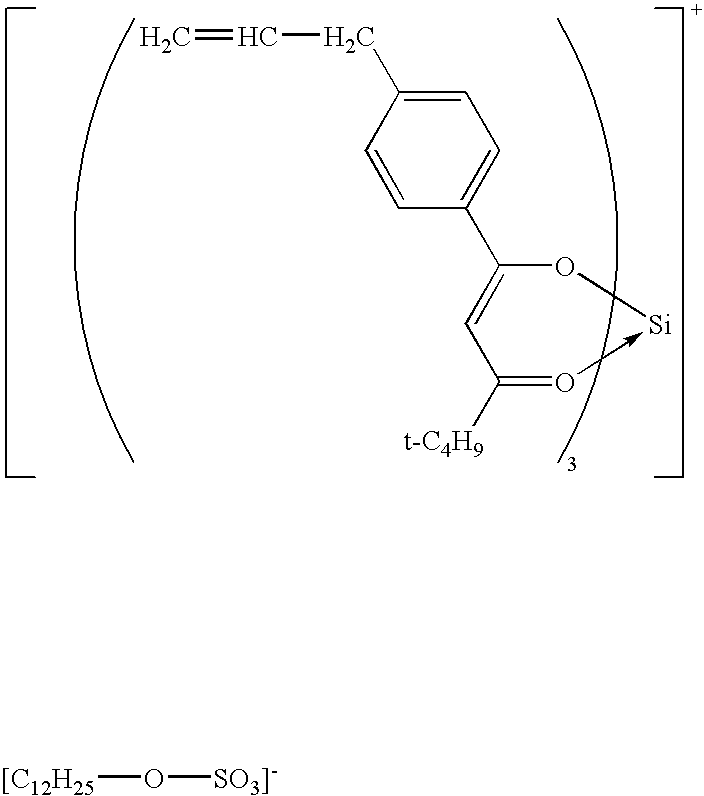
C1=CC(C2=CC([t-C4H9])=O->[Si]O2)=CC=C1CC=C.O([SO3]-])[[C12H25]
